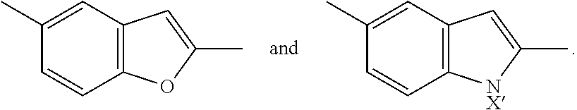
C12=C(C=C(C)C=C1)C=C(C)[NX]2.C12=C(C=C(C)C=C1)C=C(C)O2
